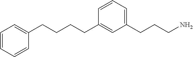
C1=CC=CC(CCCCC2=CC(CCCN)=CC=C2)=C1
